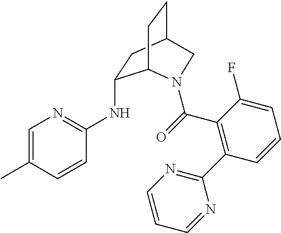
CC1=CN=C(NC2CC3CCC2N(C(=O)C2=C(C4=NC=CC=N4)C=CC=C2F)C3)C=C1
